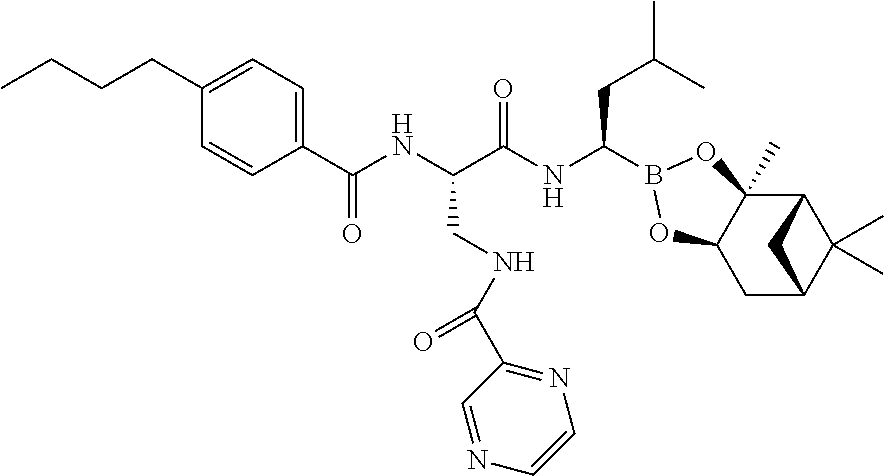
C1C2C(C)(C)C(C3(C)C1OB(C(NC(C(CNC(C1=NC=CN=C1)=O)NC(=O)C1=CC=C(CCCC)C=C1)=O)CC(C)C)O3)C2
